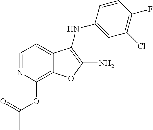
C1=NC(OC(C)=O)=C2C(=C1)C(NC1=CC(Cl)=C(F)C=C1)=C(N)O2
